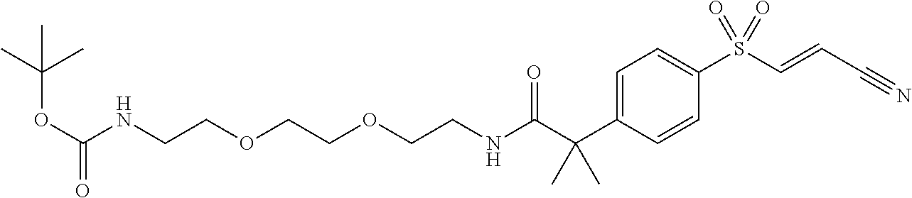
N(C(C(C1=CC=C(S(C=CC#N)(=O)=O)C=C1)(C)C)=O)CCOCCOCCNC(OC(C)(C)C)=O
